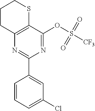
N1=C(OS([CF3])(=O)=O)C2=C(N=C1C1=CC(Cl)=CC=C1)CCCS2
